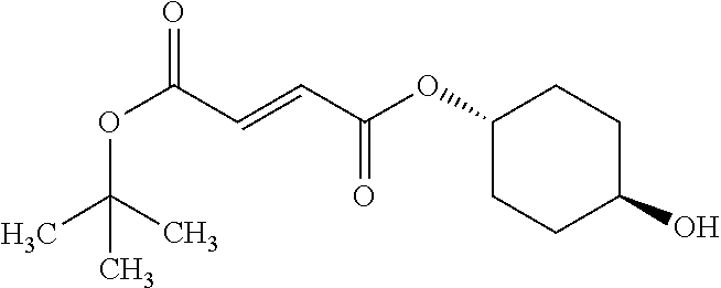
CC(C)(C)OC(C=CC(=O)OC1CCC(O)CC1)=O
